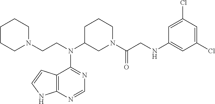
C12=C(N=CN=C1N(C1CN(C(CNC3=CC(Cl)=CC(Cl)=C3)=O)CCC1)CCN1CCCCC1)NC=C2
